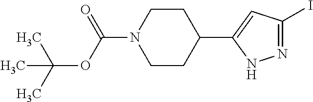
C1CC(C2=CC(I)=NN2)CCN1C(OC(C)(C)C)=O
